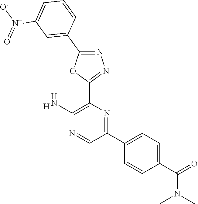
[H].C1(N)=C(C2=NN=C(C3=CC([N+](=O)[O-])=CC=C3)O2)N=C(C2=CC=C(C(=O)N(C)C)C=C2)C=N1
